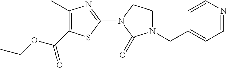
C(C1=CC=NC=C1)N1C(=O)N(C2=NC(C)=C(C(OCC)=O)S2)CC1
